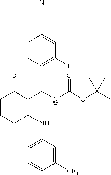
C1([CF3])=CC(NC2=C(C(NC(OC(C)(C)C)=O)C3=C(F)C=C(C#N)C=C3)C(=O)CCC2)=CC=C1
